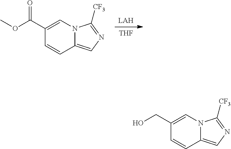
[LAH].[THF].C1(C(OC)=O)=CN2C(=CN=C2[CF3])C=C1.C1(CO)=CN2C(=CN=C2[CF3])C=C1
